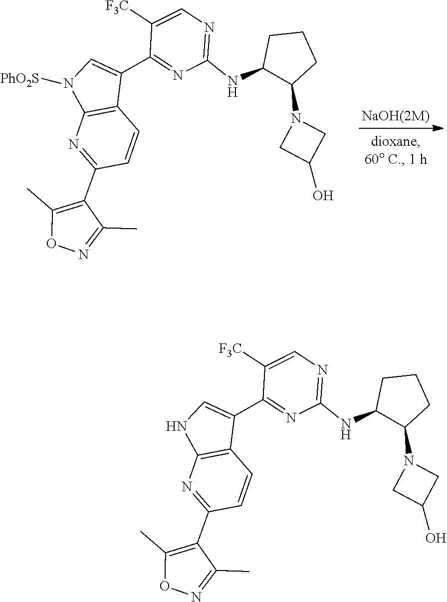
N1(C2C(NC3=NC=C([F3C])C(C4=CN([PhO2S])C5=C4C=CC(C4=C(C)ON=C4C)=N5)=N3)CCC2)CC(O)C1.N1(C2C(NC3=NC=C([F3C])C(C4=CNC5=C4C=CC(C4=C(C)ON=C4C)=N5)=N3)CCC2)CC(O)C1
